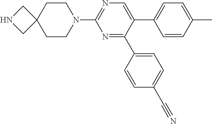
C1(N2CCC3(CC2)CNC3)=NC=C(C2=CC=C(C)C=C2)C(C2=CC=C(C#N)C=C2)=N1
